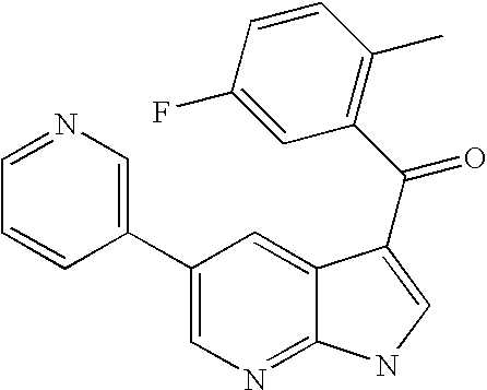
C1(C2=CN=CC=C2)=CN=C2C(=C1)C(C(=O)C1=C(C)C=CC(F)=C1)=CN2
